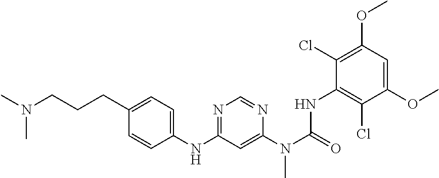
C1(CCCN(C)C)=CC=C(NC2=NC=NC(N(C(=O)NC3=C(Cl)C(OC)=CC(OC)=C3Cl)C)=C2)C=C1
